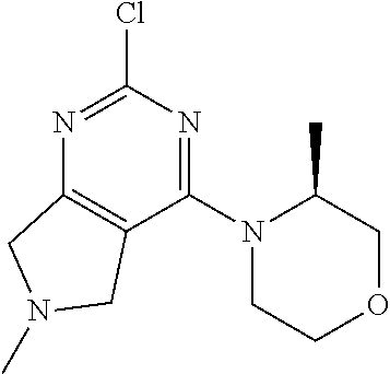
N1=C(Cl)N=C(N2CCOCC2C)C2=C1CN(C)C2
